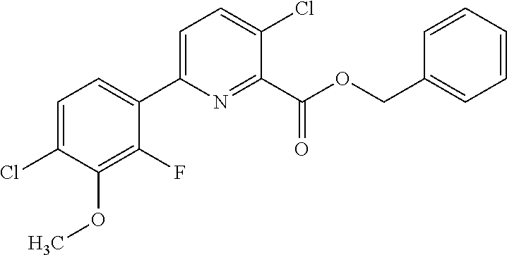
COC1=C(F)C(C2=CC=C(Cl)C(C(OCC3=CC=CC=C3)=O)=N2)=CC=C1Cl
